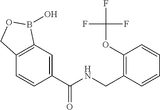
C1=C(C(NCC2=C(OC(F)(F)F)C=CC=C2)=O)C=CC2=C1B(O)OC2
